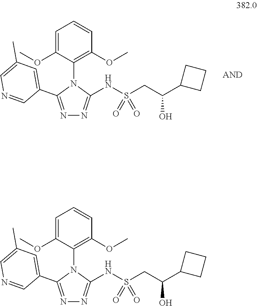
C1=C(OC)C(N2C(C3=CC(C)=CN=C3)=NN=C2NS(CC(O)C2CCC2)(=O)=O)=C(OC)C=C1.C1=C(OC)C(N2C(C3=CC(C)=CN=C3)=NN=C2NS(CC(O)C2CCC2)(=O)=O)=C(OC)C=C1
